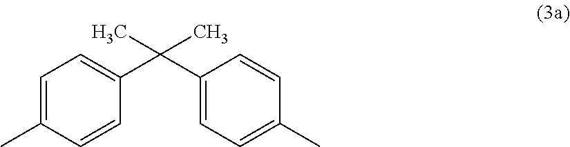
C1=C(C)C=CC(C(C2=CC=C(C)C=C2)(C)C)=C1
